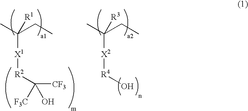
[X1](C(C)(CC)[R1])[R2]C([F3C])(O)[CF3].[X2](C(C)(CC)[R3])[R4]O
